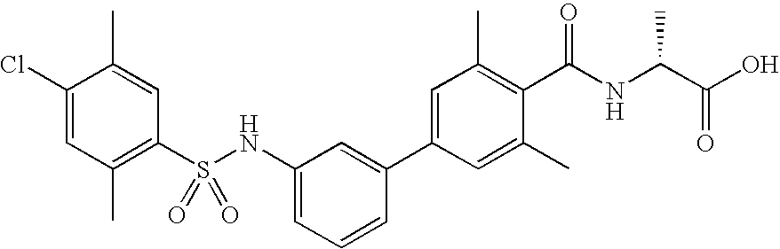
C1(Cl)=CC(C)=C(S(NC2=CC=CC(C3=CC(C)=C(C(NC(C(O)=O)C)=O)C(C)=C3)=C2)(=O)=O)C=C1C
